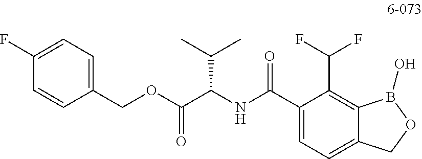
C1(COC(C(NC(C2=CC=C3C(=C2C(F)F)B(O)OC3)=O)C(C)C)=O)=CC=C(F)C=C1
